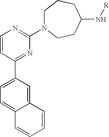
C1=CC(C2=CC=C3C(=C2)C=CC=C3)=NC(N2CCCC(N[R])CC2)=N1
